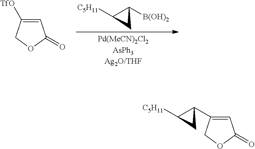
C1([B(OH)2])C([C5H11])C1.C1=C([TfO])COC1=O.C1=C(C2C([C5H11])C2)COC1=O
